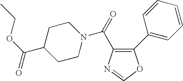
C1(C2=CC=CC=C2)=C(C(=O)N2CCC(C(OCC)=O)CC2)N=CO1
